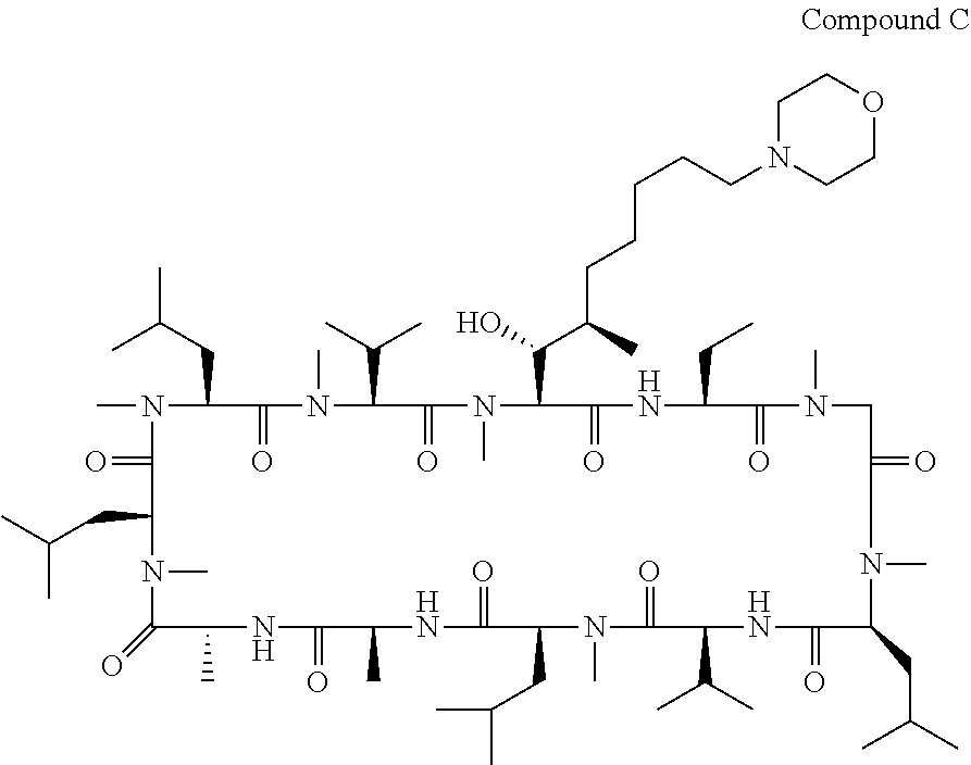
CN1C(CC(C)C)C(=O)N(C)C(C(C)C)C(=O)N(C)C(C(C(CCCCCN2CCOCC2)C)O)C(=O)NC(CC)C(=O)N(C)CC(=O)N(C)C(CC(C)C)C(=O)NC(C(C)C)C(=O)N(C)C(CC(C)C)C(=O)NC(C)C(=O)NC(C)C(=O)N(C)C(CC(C)C)C1=O
